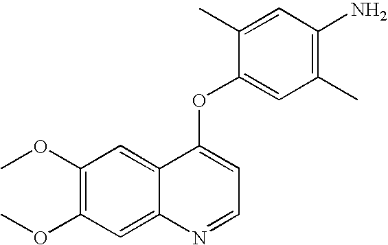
C1(OC)=C(OC)C=C2C(=C1)C(OC1=CC(C)=C(N)C=C1C)=CC=N2
